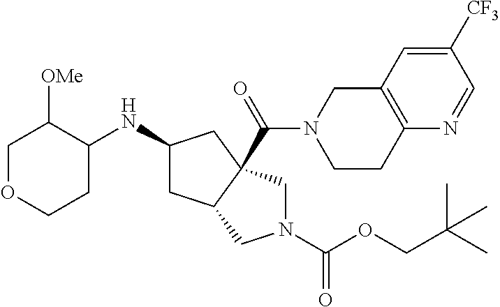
C1OCCC(NC2CC3C(C(=O)N4CCC5=C(C4)C=C([CF3])C=N5)(C2)CN(C(OCC(C)(C)C)=O)C3)C1[OMe]
